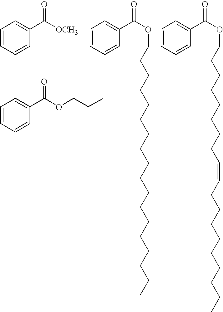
C1=CC=CC(C([OCH3])=O)=C1.C1=CC=CC(C(OCCC)=O)=C1.C1=CC=CC(C(OCCCCCCCCCCCCCCCCCC)=O)=C1.C1=CC=CC(C(OCCCCCCCCC=CCCCCCCCCC)=O)=C1
